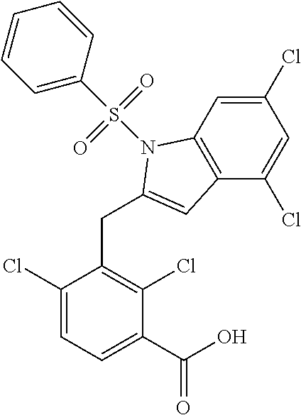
C1(C(O)=O)=CC=C(Cl)C(CC2=CC3=C(C=C(Cl)C=C3Cl)N2S(=O)(=O)C2=CC=CC=C2)=C1Cl
